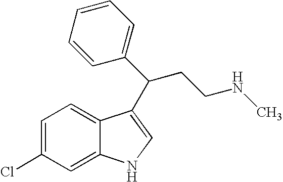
C1=C(Cl)C=C2C(=C1)C(C(C1=CC=CC=C1)CCNC)=CN2
